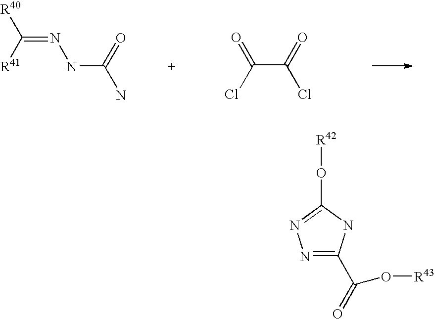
C(=NNC(N)=O)([R41])[R40].C(C(=O)Cl)(Cl)=O.N1=C(C(O[R43])=O)NC(O[R42])=N1
